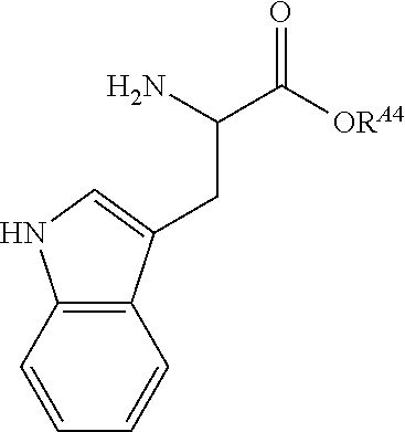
C(C(N)C([ORA4])=O)C1=CNC2=C1C=CC=C2
